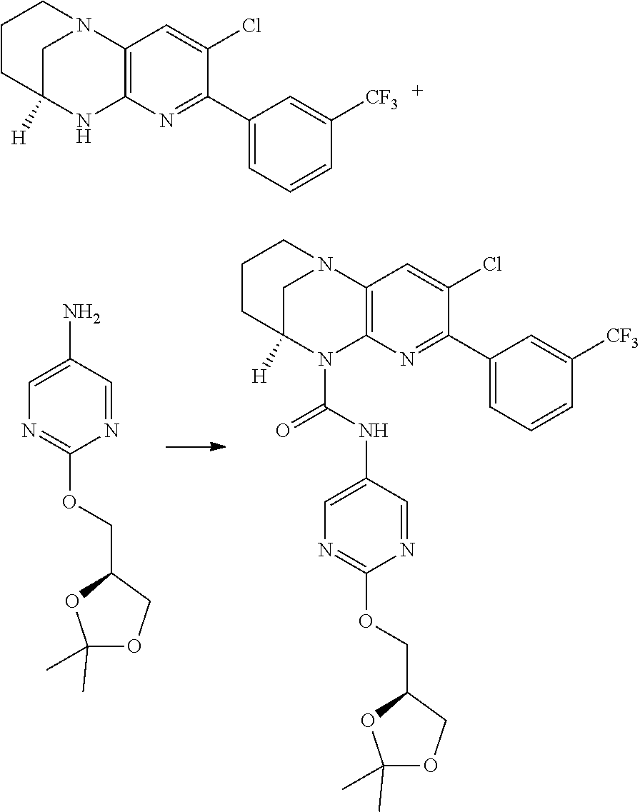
C1=C(N)C=NC(OCC2OC(C)(C)OC2)=N1.C1=C(NC(=O)N2C3=C(C=C(Cl)C(C4=CC=CC([CF3])=C4)=N3)N3CC2([H])CCC3)C=NC(OCC2OC(C)(C)OC2)=N1.C1(C2=NC3=C(C=C2Cl)N2CC([H])(N3)CCC2)=CC=CC([CF3])=C1
